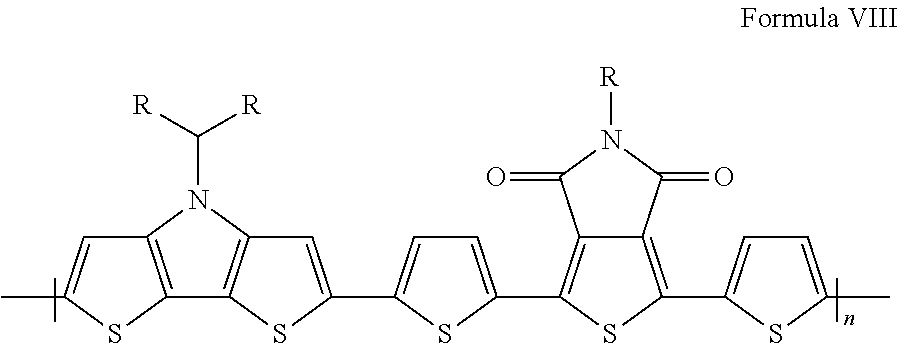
C12=C(C3=CC=C(C4=CC5=C(C6=C(C=C(C)S6)N5C([R])[R])S4)S3)SC(C3=CC=C(C)S3)=C1C(=O)N([R])C2=O
